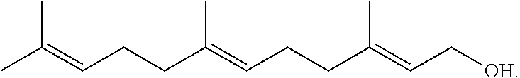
CC(=CCCC(=CCCC(=CC[OH])C)C)C
